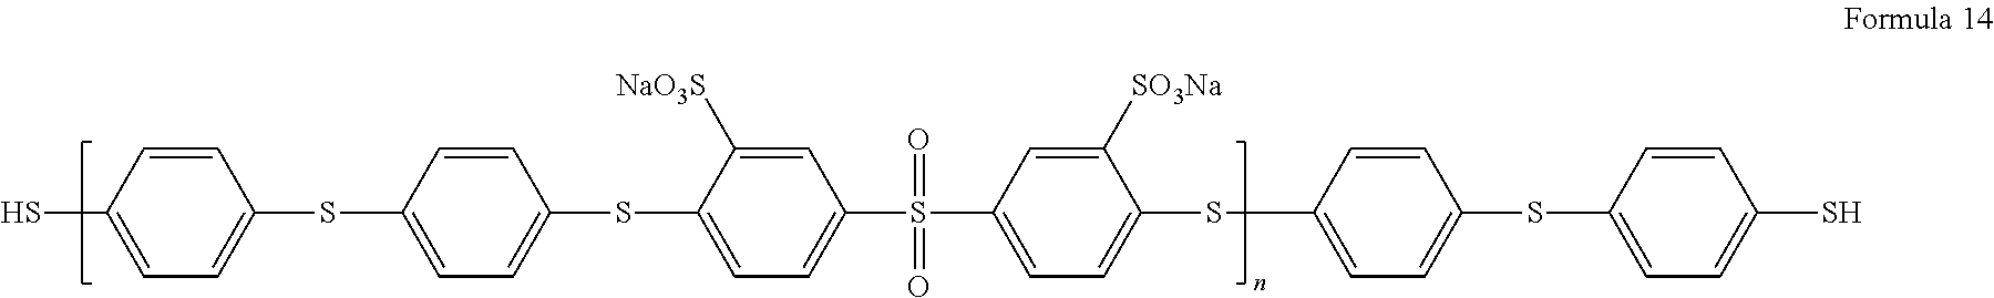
C1=CC(S)=CC=C1SC1=CC=C(SC2=CC=C(S(=O)(=O)C3=CC=C(SC4=CC=C(SC5=CC=C(S)C=C5)C=C4)C([SO3Na])=C3)C=C2[NaO3S])C=C1
